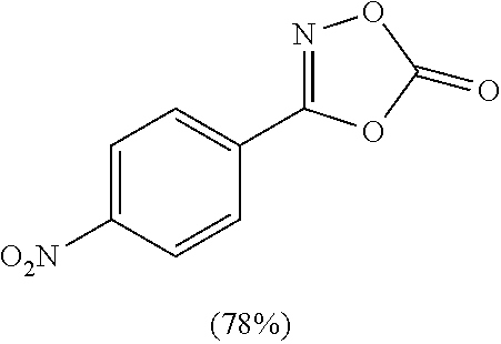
C1=C([O2N])C=CC(C2=NOC(=O)O2)=C1
